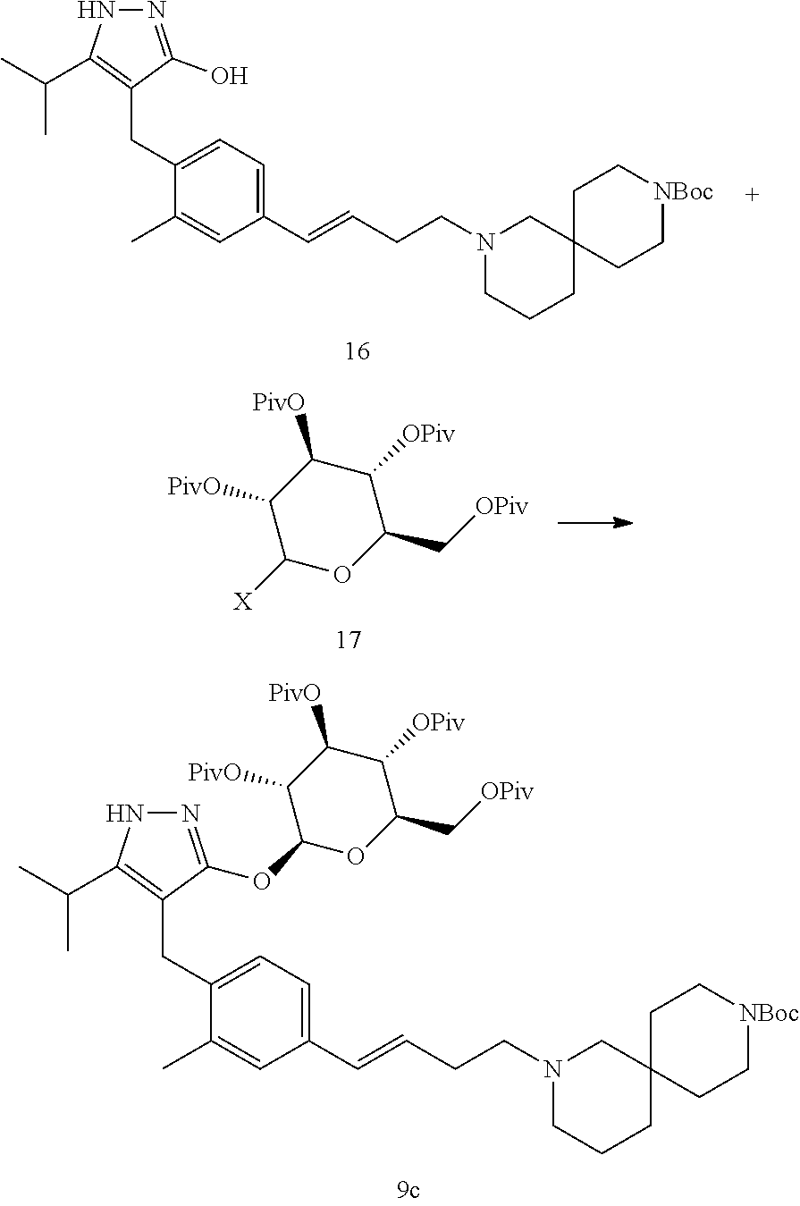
C1(C[OPiv])C([OPiv])C([PivO])C([PivO])C([X])O1.N1=C(OC2OC(C[OPiv])C([OPiv])C([PivO])C2[PivO])C(CC2=CC=C(C=CCCN3CCCC4(C3)CC[NBoc]CC4)C=C2C)=C(C(C)C)N1.N1=C(O)C(CC2=CC=C(C=CCCN3CCCC4(C3)CC[NBoc]CC4)C=C2C)=C(C(C)C)N1
